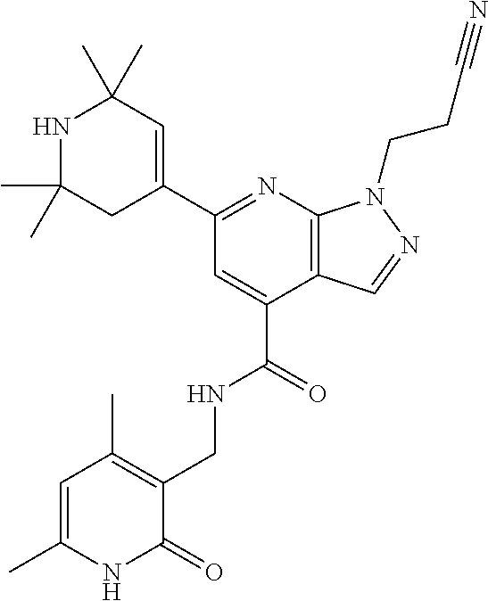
C1(C)(C)CC(C2=NC3=C(C=NN3CCC#N)C(C(NCC3=C(C)C=C(C)NC3=O)=O)=C2)=CC(C)(C)N1
